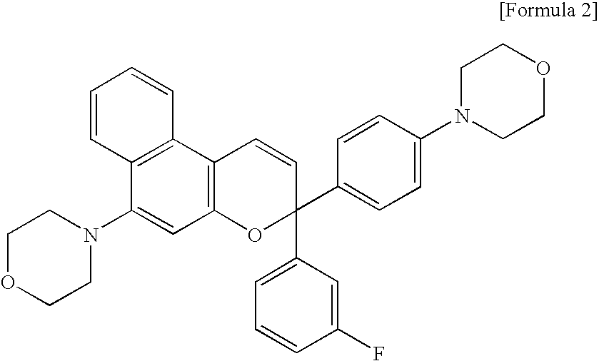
C12=C(C3=C(C(N4CCOCC4)=C1)C=CC=C3)C=CC(C1=CC=CC(F)=C1)(C1=CC=C(N3CCOCC3)C=C1)O2
